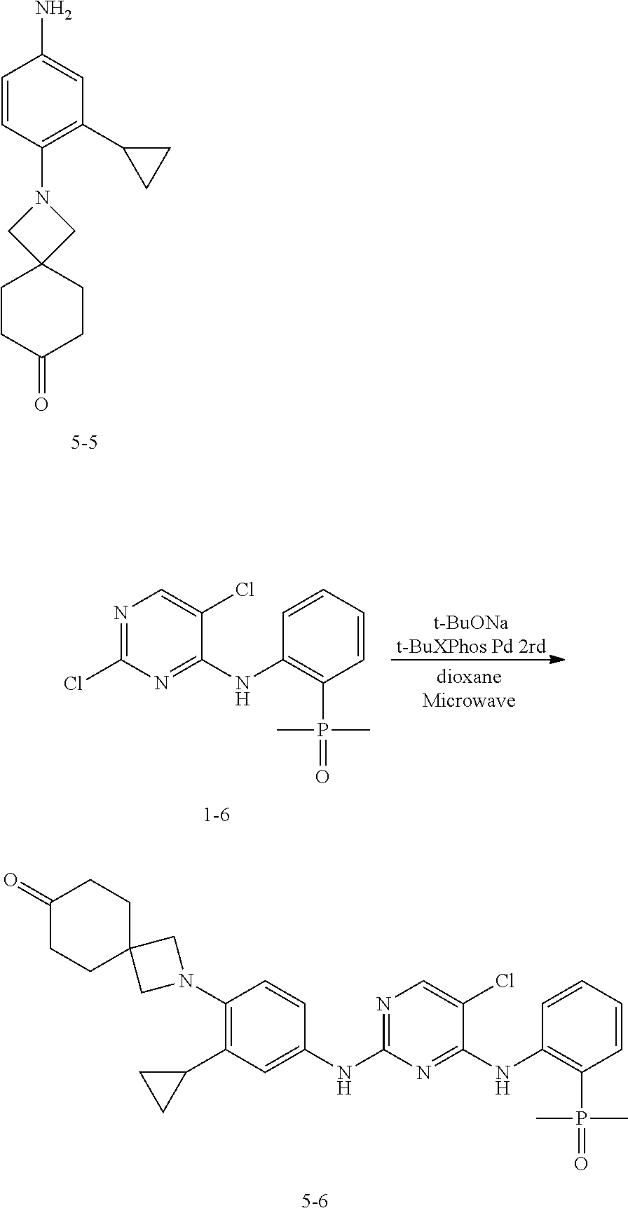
C1CC(=O)CCC12CN(C1=C(C3CC3)C=C(N)C=C1)C2.N1=C(Cl)N=C(NC2=C(P(C)(C)=O)C=CC=C2)C(Cl)=C1.N1=C(NC2=CC(C3CC3)=C(N3CC4(C3)CCC(=O)CC4)C=C2)N=C(NC2=C(P(C)(C)=O)C=CC=C2)C(Cl)=C1
